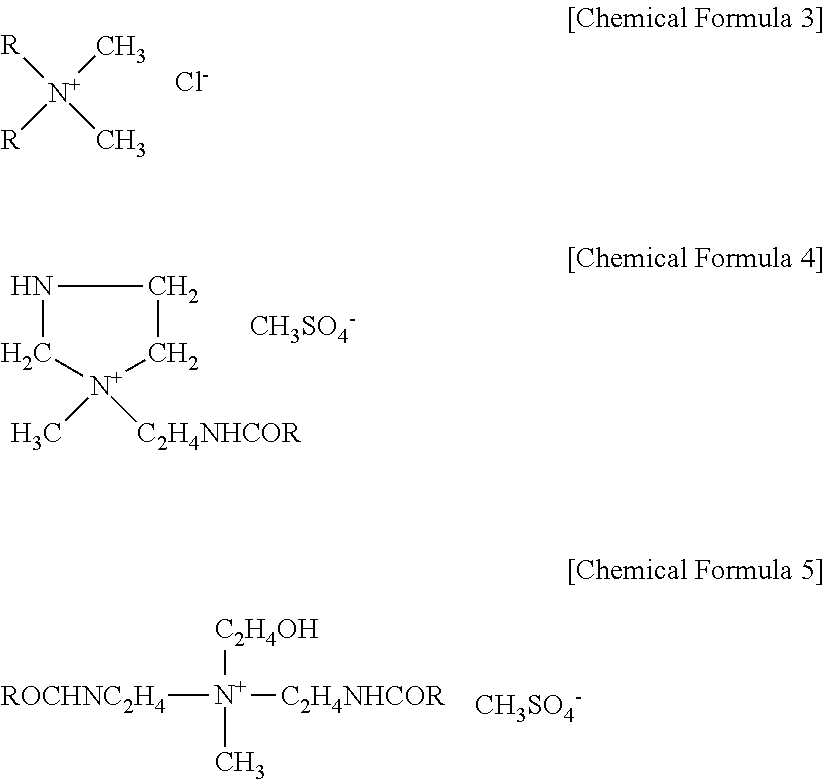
[R][N+](C)(C)[R].[Cl-].N1C[N+](C)([C2H4NHCOR])CC1.[CH3SO4-].[CH3SO4-].[N+]([C2H4NHCOR])([ROCHNC2H4])(C)[C2H4OH]
